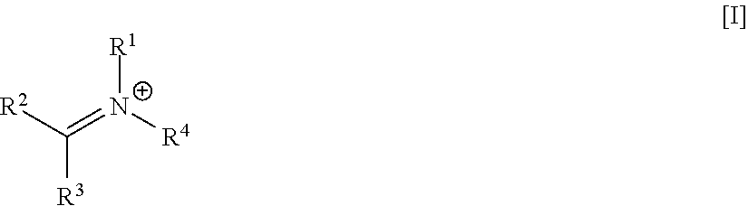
[N+]([R1])([R4])=C([R3])[R2]
